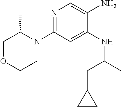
N1=C(N2C(C)COCC2)C=C(NC(CC2CC2)C)C(N)=C1
